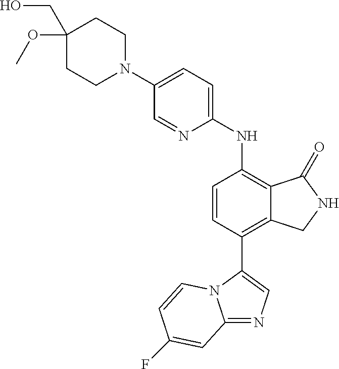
C1(N2CCC(OC)(CO)CC2)=CC=C(NC2=C3C(=C(C4=CN=C5N4C=CC(F)=C5)C=C2)CNC3=O)N=C1
